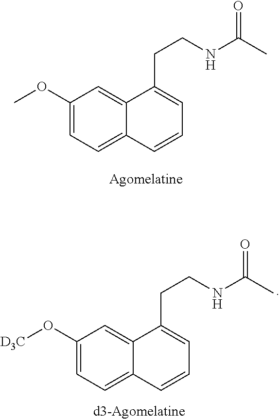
C1(OC)=CC=C2C(=C1)C(CCNC(C)=O)=CC=C2.C1(O[D3C])=CC=C2C(=C1)C(CCNC(C)=O)=CC=C2
